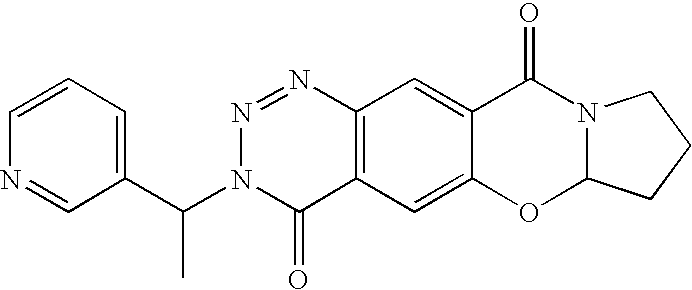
C1(C(N2C(=O)C3=C(N=N2)C=C2C(=C3)OC3N(C2=O)CCC3)C)=CC=CN=C1
